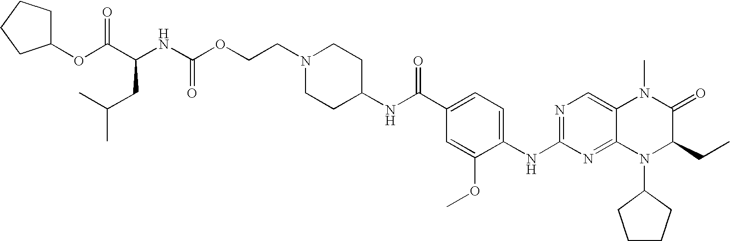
C1(OC(C(NC(OCCN2CCC(NC(C3=CC=C(NC4=NC=C5C(=N4)N(C4CCCC4)C(CC)C(=O)N5C)C(OC)=C3)=O)CC2)=O)CC(C)C)=O)CCCC1
